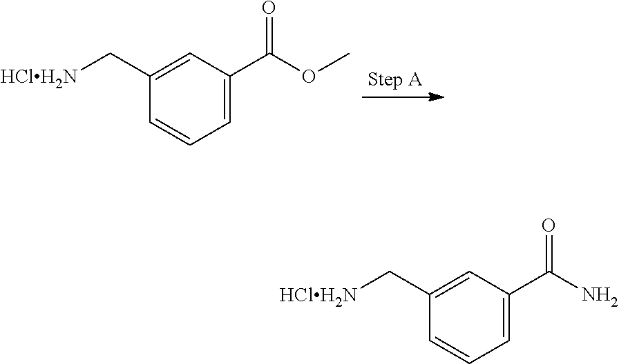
C1(C[HClH2N])=CC(C(=O)OC)=CC=C1.C1(C[HClH2N])=CC(C(=O)N)=CC=C1
